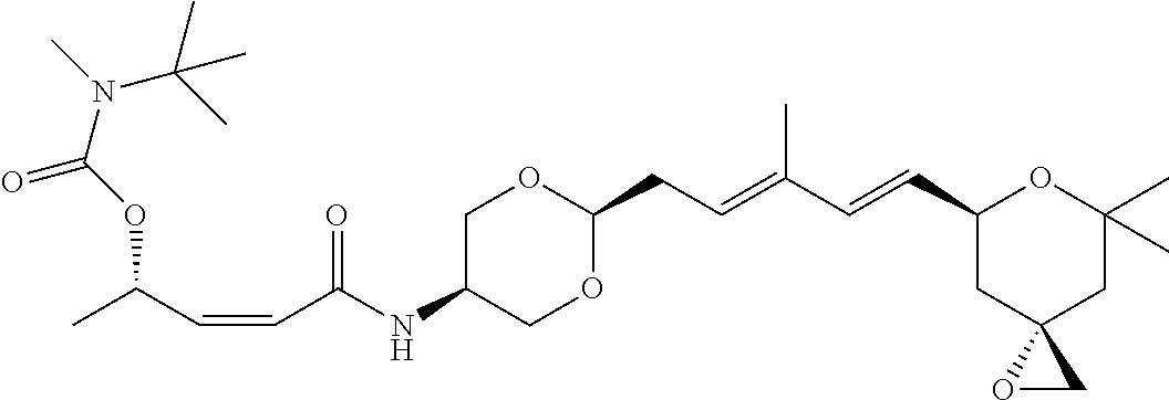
C1C(NC(C=CC(C)OC(=O)N(C(C)(C)C)C)=O)COC(CC=C(C=CC2CC3(CC(C)(C)O2)OC3)C)O1
